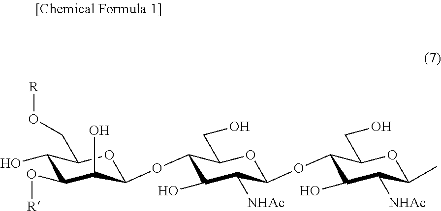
C1(O)C(O[R])C(O)C(OC2C(O)C([NHAc])C(OC3C(O)C([NHAc])C(C)OC3CO)OC2CO)OC1CO[R]
